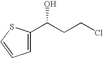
C1=C(C(CCCl)O)SC=C1
